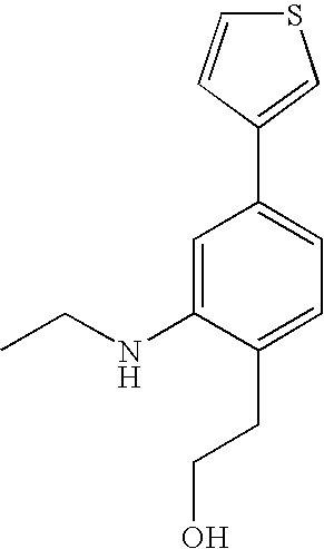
C1=C(NCC)C(CCO)=CC=C1C1=CSC=C1
